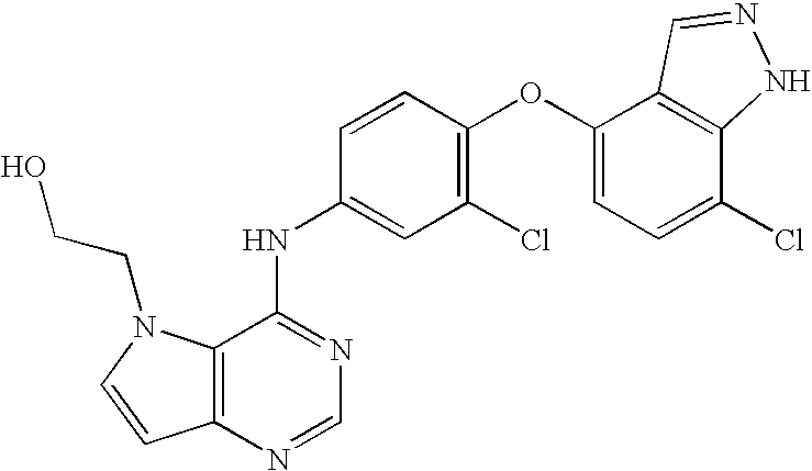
C12=C(N=CN=C1NC1=CC(Cl)=C(OC3=CC=C(Cl)C4=C3C=NN4)C=C1)C=CN2CCO
